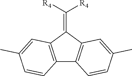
C(=C1C2=C(C3=C1C=C(C)C=C3)C=CC(C)=C2)([R4])[R4]
